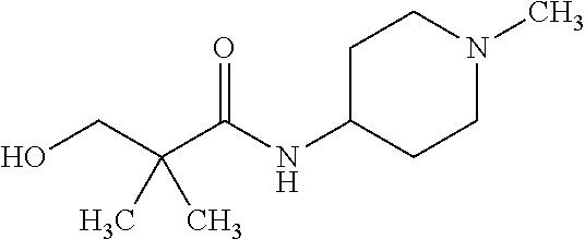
OCC(C(NC1CCN(C)CC1)=O)(C)C
